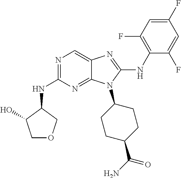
N1=C(NC2C(O)COC2)N=C2C(=C1)N=C(NC1=C(F)C=C(F)C=C1F)N2C1CCC(C(N)=O)CC1
